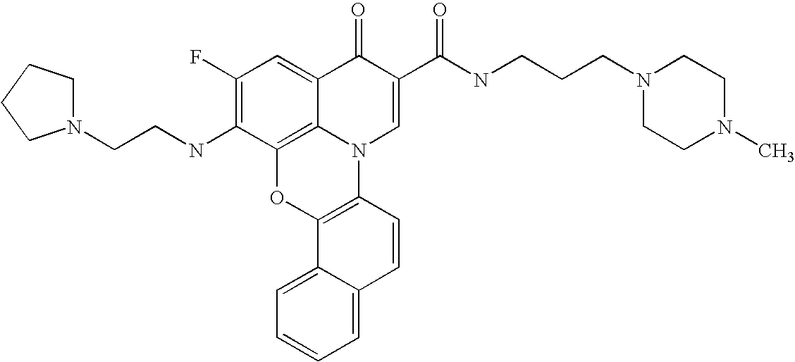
C1(F)=C(NCCN2CCCC2)C2=C3C(=C1)C(=O)C(C(NCCCN1CCN(C)CC1)=O)=CN3C1=C(O2)C2=CC=CC=C2C=C1
